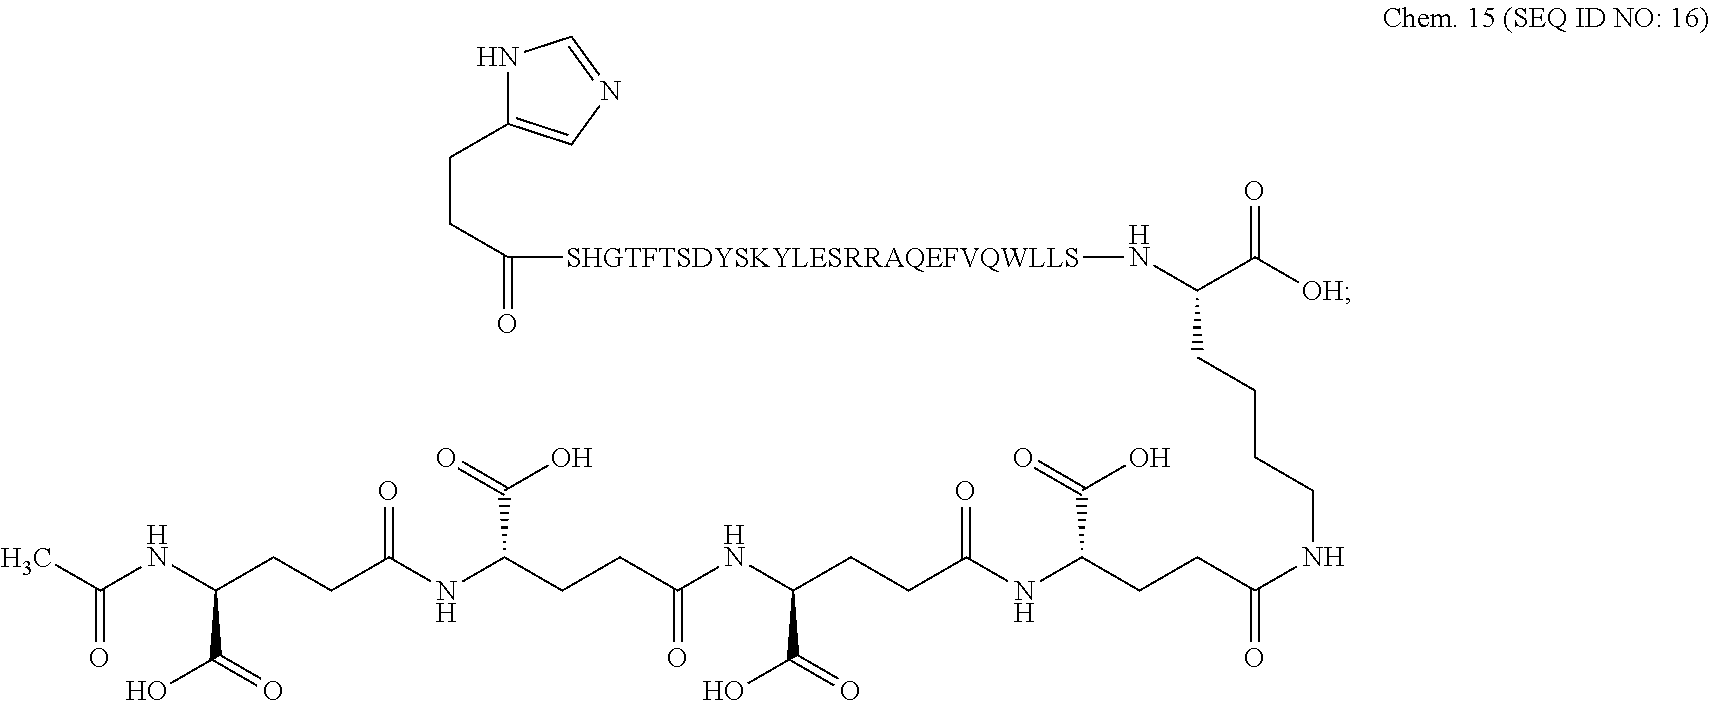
N1C(CCC([SHGTFTSDYSKYLESRRAQEFVQWLLS]NC(C([OH])=O)CCCCNC(=O)CCC(NC(CCC(NC(CCC(NC(CCC(NC(C)=O)C(O)=O)=O)C(O)=O)=O)C(=O)O)=O)C(=O)O)=O)=CN=C1
